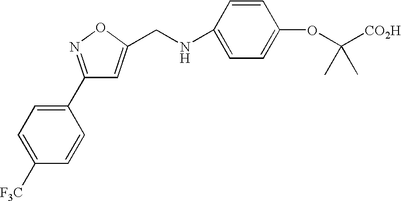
C1=C([F3C])C=CC(C2=NOC(CNC3=CC=C(OC([CO2H])(C)C)C=C3)=C2)=C1
